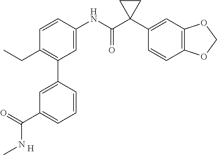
C1=C(C(NC)=O)C=C(C2=C(CC)C=CC(NC(C3(C4=CC5=C(C=C4)OCO5)CC3)=O)=C2)C=C1.[H]
